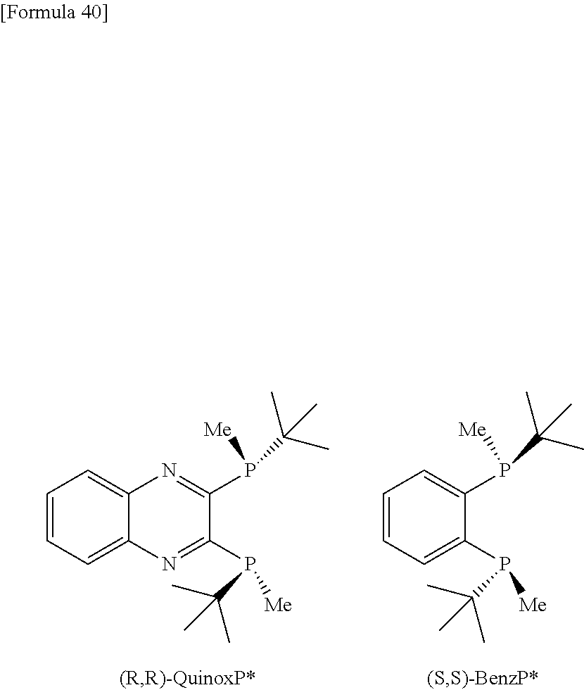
C12=CC=CC=C1N=C(P(C(C)(C)C)[Me])C(P([Me])C(C)(C)C)=N2.C1=CC=C(P(C(C)(C)C)[Me])C(P([Me])C(C)(C)C)=C1
